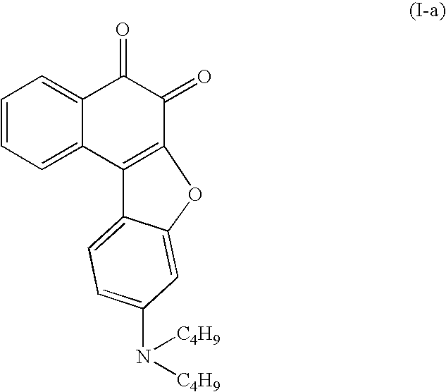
C1=CC=C2C(=C1)C(=O)C(=O)C1=C2C2=CC=C(N([C4H9])[C4H9])C=C2O1
